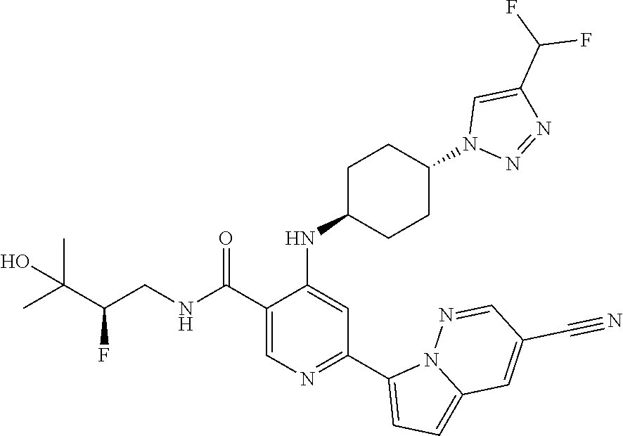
C1(C(NCC(C(C)(C)O)F)=O)=CN=C(C2=CC=C3N2N=CC(C#N)=C3)C=C1NC1CCC(N2N=NC(C(F)F)=C2)CC1
